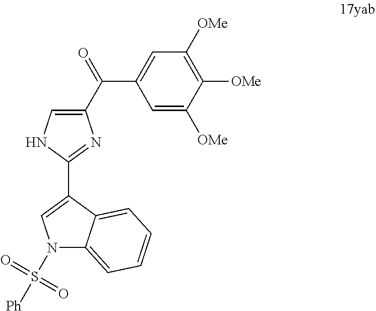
C1=C([OMe])C([OMe])=C([OMe])C=C1C(C1=CNC(C2=CN(S([Ph])(=O)=O)C3=CC=CC=C23)=N1)=O
